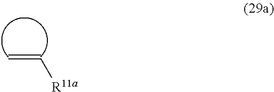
C=C[R11a]
